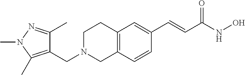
C12=C(C=CC(C=CC(NO)=O)=C1)CN(CC1=C(C)N(C)N=C1C)CC2
